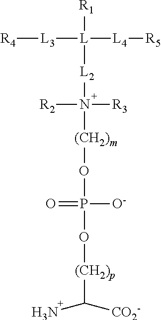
P(=O)([O-])(O[(CH2)p]C(N)[CO2-])O[(CH2)m]N([R2])([R3])[L2][L]([R1])([L3][R4])[L4][R5]
